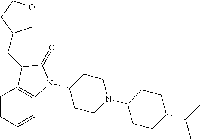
C1(N2C3=C(C=CC=C3)C(CC3COCC3)C2=O)CCN(C2CCC(C(C)C)CC2)CC1
